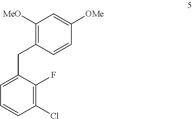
C1([MeO])=C(CC2=CC=CC(Cl)=C2F)C=CC([OMe])=C1
